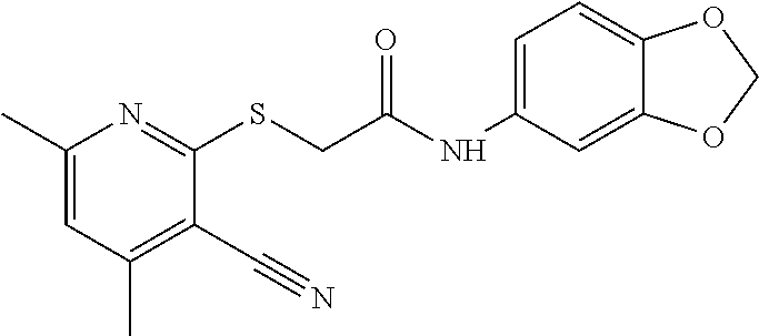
C1(C)=CC(C)=C(C#N)C(SCC(NC2=CC=C3C(=C2)OCO3)=O)=N1
